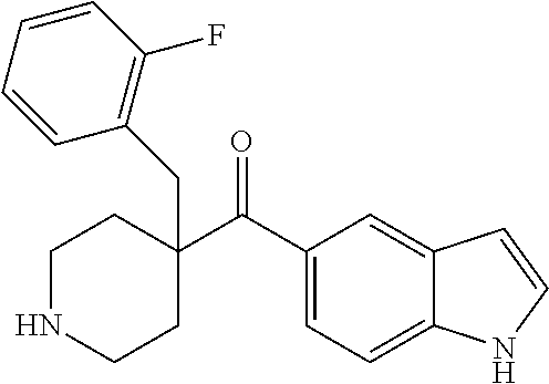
C(=O)(C1(CC2=C(F)C=CC=C2)CCNCC1)C1=CC=C2C(=C1)C=CN2
